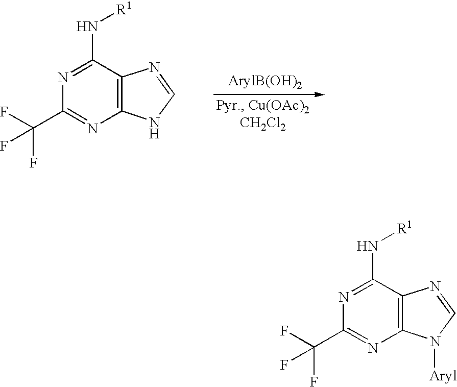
C12=C(C(N[R1])=NC(C(F)(F)F)=N1)N=CN2.C12=C(C(N[R1])=NC(C(F)(F)F)=N1)N=CN2[Aryl]
